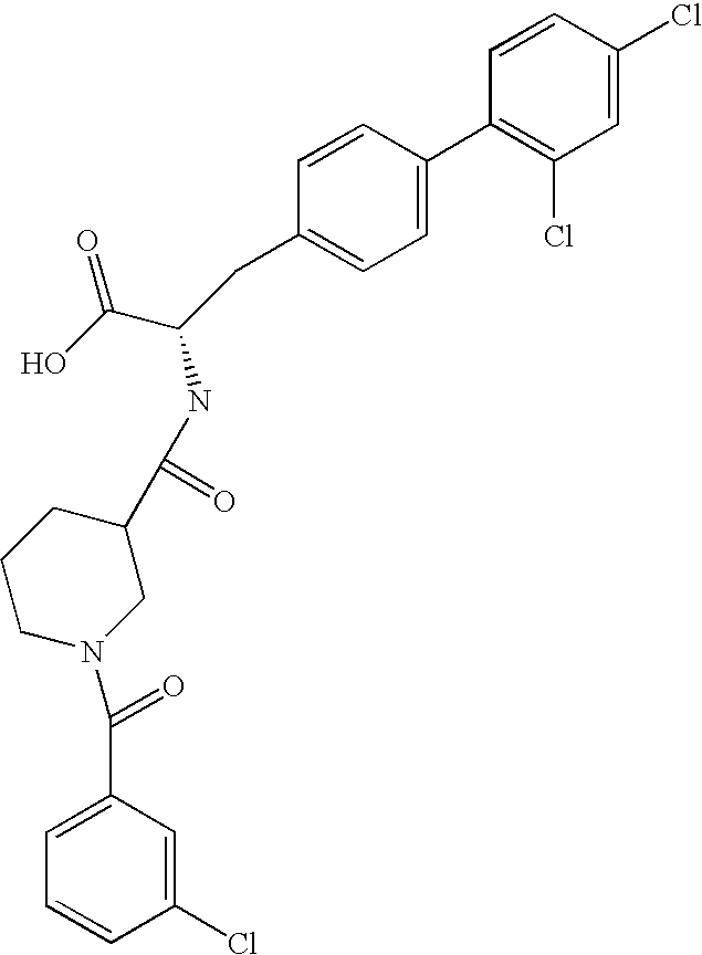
C1=CC(Cl)=CC(Cl)=C1C1=CC=C(CC(C(O)=O)NC(C2CCCN(C(=O)C3=CC=CC(Cl)=C3)C2)=O)C=C1
